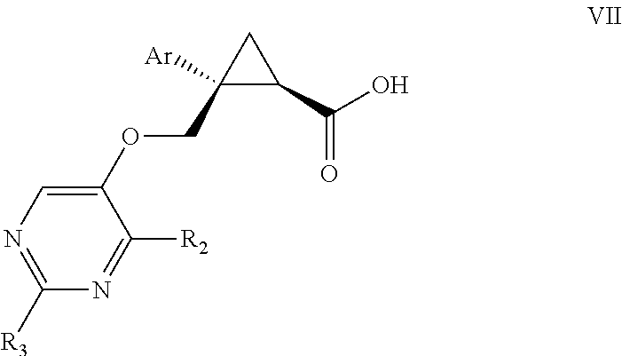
C1(OCC2([Ar])C(C(O)=O)C2)=CN=C([R3])N=C1[R2]
